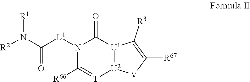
N1([L1]C(N([R2])[R1])=O)C([R66])=[T][U2]2[U1](C1=O)C([R3])=C([R67])[V]2
